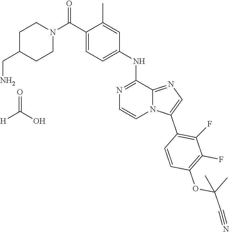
[H]C(O)=O.N1(C(C2=CC=C(NC3=NC=CN4C3=NC=C4C3=C(F)C(F)=C(OC(C#N)(C)C)C=C3)C=C2C)=O)CCC(CN)CC1
